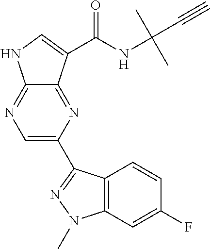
C1=C(C2=NN(C)C3=C2C=CC(F)=C3)N=C2C(=N1)NC=C2C(NC(C)(C)C#C)=O
